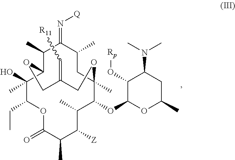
C1(C)(O)C(CC)OC(=O)C(C)C([Z])C(C)C(OC2OC(C)CC(N(C)C)C2O[Rp])C2(C)CC(C)C(=N[Q])C(C)C1OCC(=C[R11])CO2
